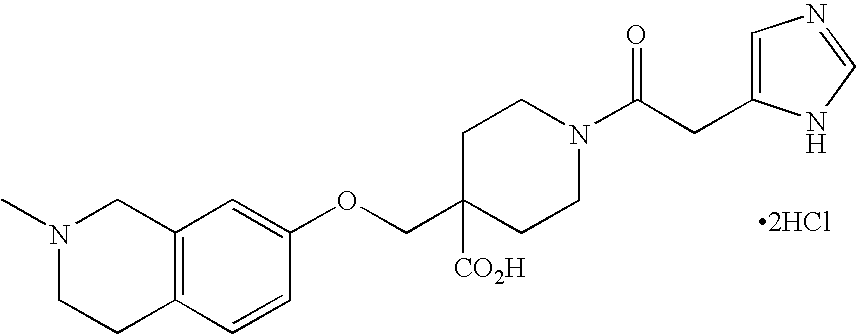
[2HCl].N1(C)CCC2=C(C1)C=C(OCC1([CO2H])CCN(C(CC3=CN=CN3)=O)CC1)C=C2
